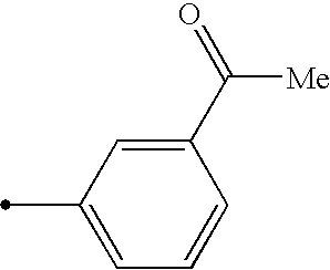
C1=C(C([Me])=O)C=CC=C1C
